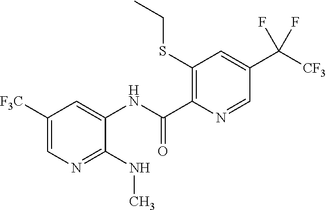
C1([F3C])=CN=C(NC)C(NC(C2=C(SCC)C=C(C([CF3])(F)F)C=N2)=O)=C1
